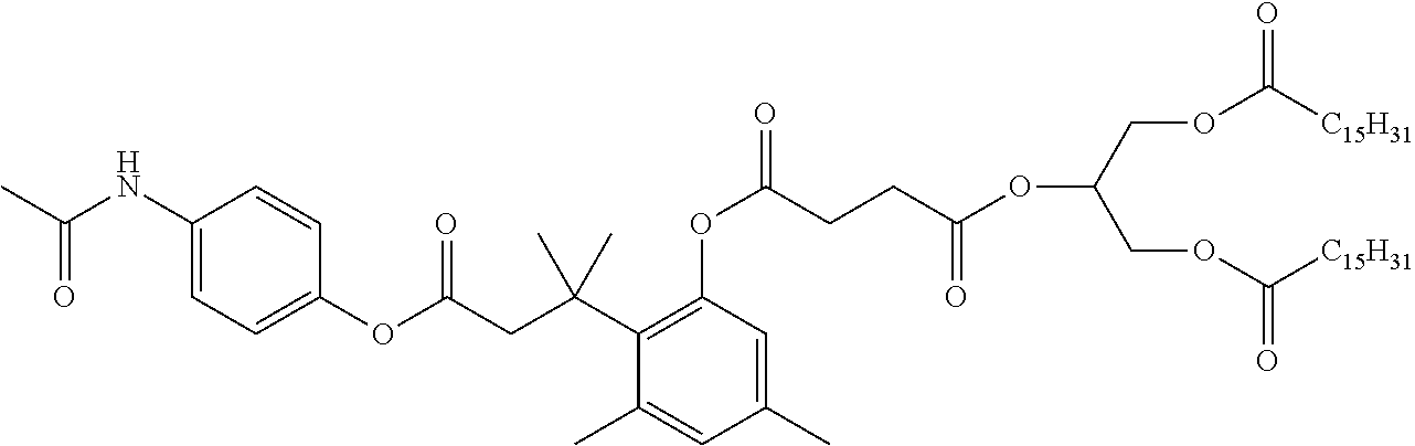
O(C(CCC(OC(COC(=O)[C15H31])COC(=O)[C15H31])=O)=O)C1=C(C(CC(OC2=CC=C(NC(C)=O)C=C2)=O)(C)C)C(C)=CC(C)=C1
